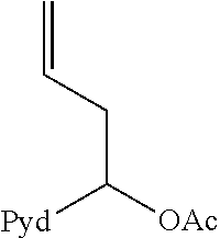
C(C([OAc])[Pyd])C=C
